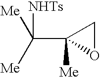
[Me]C(C1([Me])OC1)([NHTs])[Me]
